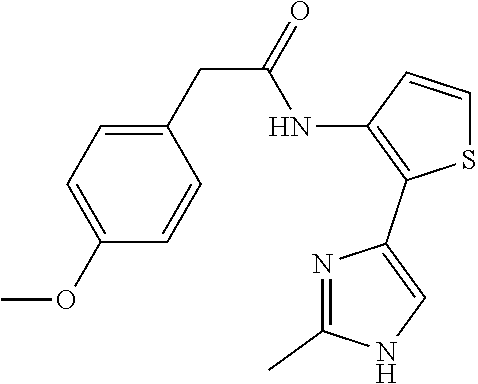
C1=C(OC)C=CC(CC(=O)NC2=C(C3=CNC(C)=N3)SC=C2)=C1
